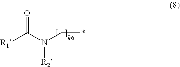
[R1]C(N([R2])C*)=O
